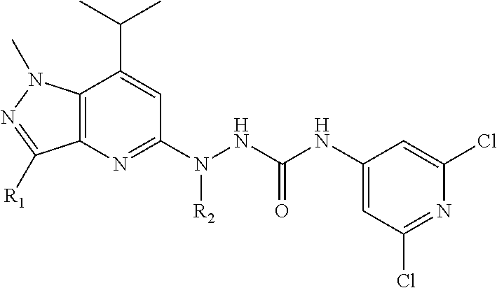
C12=C(N=C(N([R2])NC(NC3=CC(Cl)=NC(Cl)=C3)=O)C=C1C(C)C)C([R1])=NN2C
